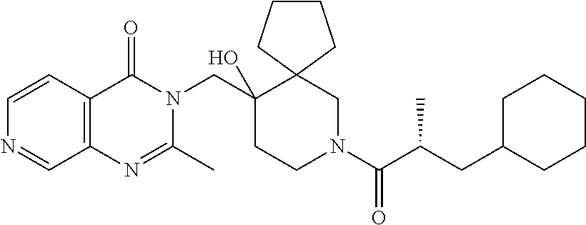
C1(CN2C(=O)C3=C(N=C2C)C=NC=C3)(O)CCN(C(C(CC2CCCCC2)C)=O)CC12CCCC2
